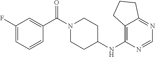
C1=CC=C(F)C=C1C(N1CCC(NC2=C3C(=NC=N2)CCC3)CC1)=O
